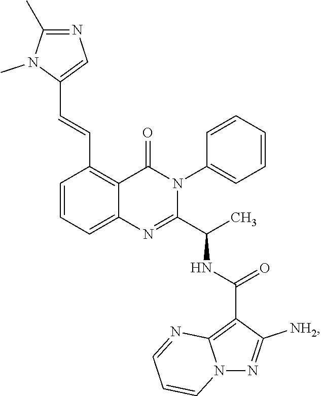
C1(C=CC2=C3C(=CC=C2)N=C(C(C)NC(C2=C4N(N=C2[NH2])C=CC=N4)=O)N(C2=CC=CC=C2)C3=O)=CN=C(C)N1C
